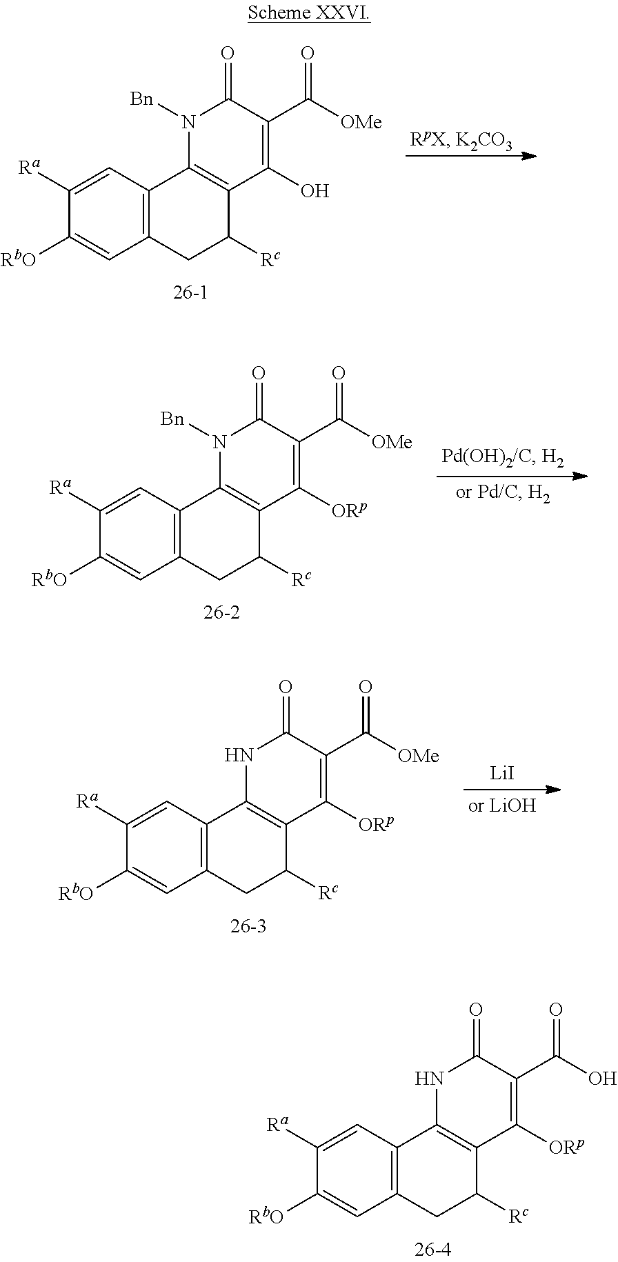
C12=C(C=C([Ra])C([RbO])=C1)C1=C(C([Rc])C2)C(O)=C(C([OMe])=O)C(=O)N1[Bn].C12=C(C=C([Ra])C([RbO])=C1)C1=C(C([Rc])C2)C([ORp])=C(C([OMe])=O)C(=O)N1[Bn].C12=C(C=C([Ra])C([RbO])=C1)C1=C(C([Rc])C2)C([ORp])=C(C([OMe])=O)C(=O)N1.[LiI].C12=C(C=C([Ra])C([RbO])=C1)C1=C(C([Rc])C2)C([ORp])=C(C(O)=O)C(=O)N1
